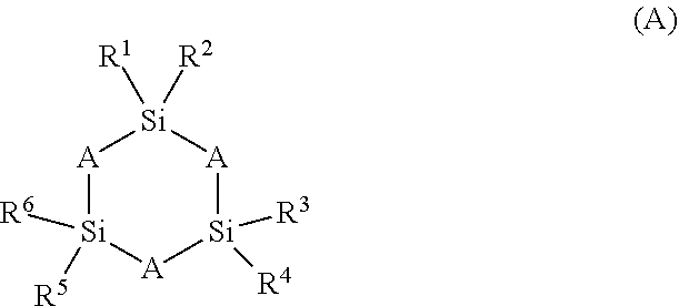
[A]1[Si]([R6])([R5])[A][Si]([R3])([R4])[A][Si]1([R2])[R1]
